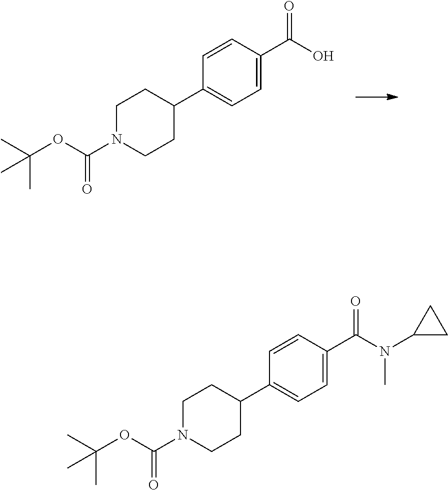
C1=C(C(O)=O)C=CC(C2CCN(C(OC(C)(C)C)=O)CC2)=C1.C1=C(C(N(C2CC2)C)=O)C=CC(C2CCN(C(OC(C)(C)C)=O)CC2)=C1
